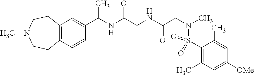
C12=C(C=CC(C(NC(CNC(CN(C)S(=O)(=O)C3=C(C)C=C([OMe])C=C3C)=O)=O)C)=C1)CCN(C)CC2
